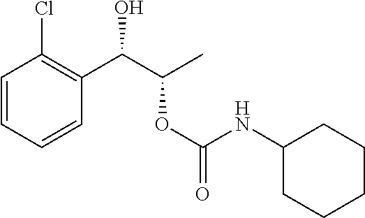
C1=CC(Cl)=C(C(C(C)OC(=O)NC2CCCCC2)O)C=C1
